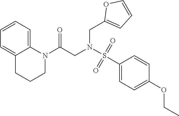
C12=CC=CC=C1N(C(CN(S(C1=CC=C(OCC)C=C1)(=O)=O)CC1=CC=CO1)=O)CCC2
